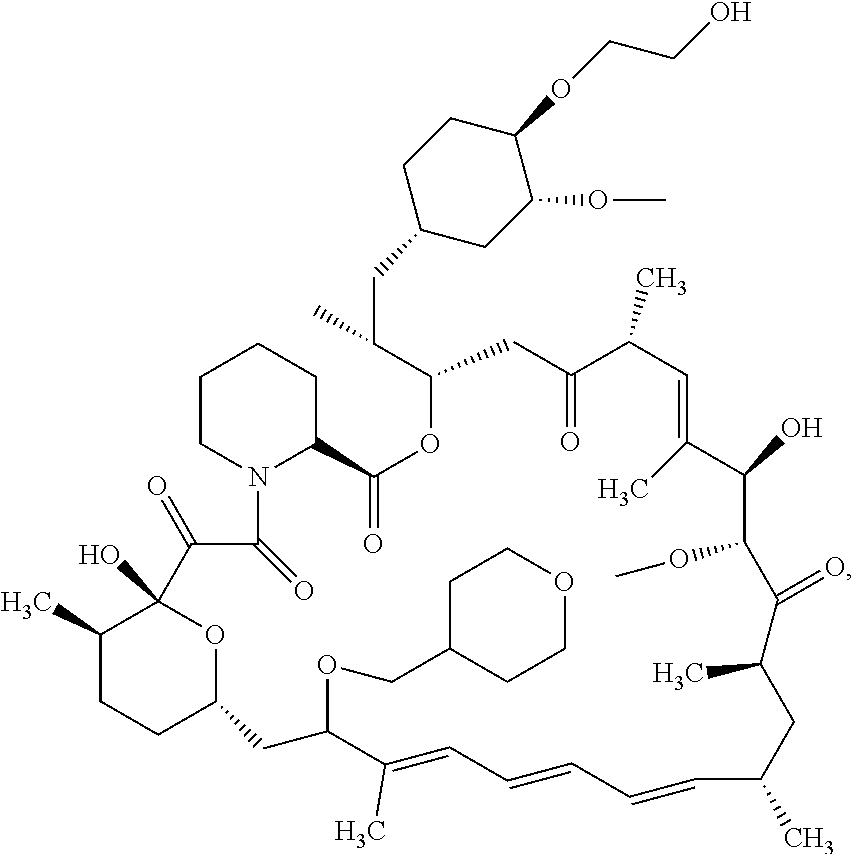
C1CN2C(CC1)C(=O)OC(C(CC1CC(OC)C(OCCO)CC1)C)CC(=O)C(C)C=C(C)C(O)C(OC)C(=O)C(C)CC(C)C=CC=CC=C(C)C(OCC1CCOCC1)CC1CCC(C)C(O)(C(=O)C2=O)O1
